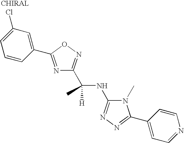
N1=C(C2=CC(Cl)=CC=C2)ON=C1C(NC1=NN=C(C2=CC=NC=C2)N1C)(C)[H]
